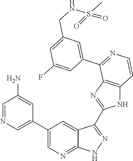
C1=NC=C(C2=CN=C3C(=C2)C(C2=NC4=C(N2)C=CN=C4C2=CC(CNS(C)(=O)=O)=CC(F)=C2)=NN3)C=C1N
